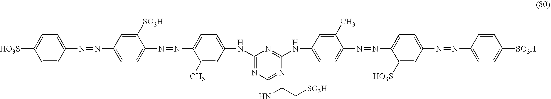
[HO3S]C1=CC=C(N=NC2=CC=C(N=NC3=CC=C(NC4=NC(NCC[SO3H])=NC(NC5=CC=C(N=NC6=CC=C(N=NC7=CC=C([SO3H])C=C7)C=C6[HO3S])C(C)=C5)=N4)C=C3C)C([SO3H])=C2)C=C1
